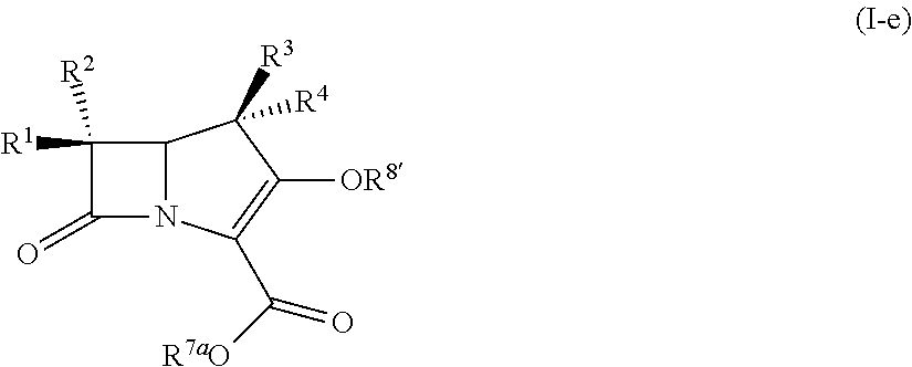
C1([R1])([R2])C(=O)N2C1C([R3])([R4])C([OR8])=C2C(=O)[R7aO]
